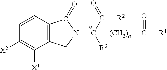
C1=CC2=C(C([X1])=C1[X2])CN(C([R3])(C([R2])=O)[(CH2)n]C(=O)[R1])C2=O
